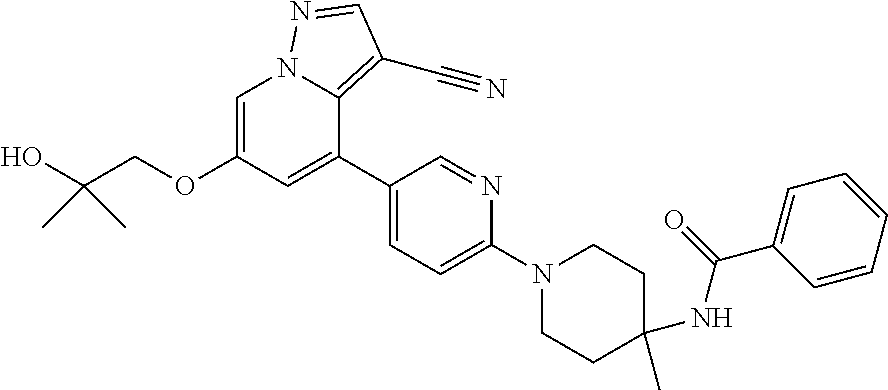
C1=C(OCC(O)(C)C)C=C(C2=CC=C(N3CCC(C)(NC(C4=CC=CC=C4)=O)CC3)N=C2)C2=C(C#N)C=NN12
